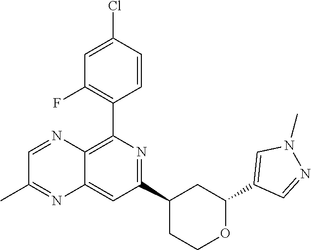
C1(C2=C3C(=CC(C4CCOC(C5=CN(C)N=C5)C4)=N2)N=C(C)C=N3)=C(F)C=C(Cl)C=C1
